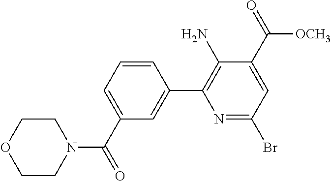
C1COCCN1C(C1=CC=CC(C2=C(N)C(C(=O)[OCH3])=CC(Br)=N2)=C1)=O
